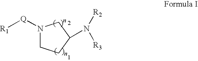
[Q]([R1])N1CCC(N([R3])[R2])C1
